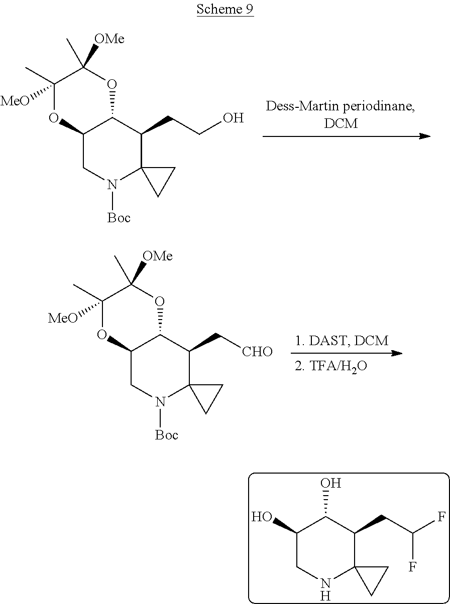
C12CN([Boc])C3(C(CCO)C1OC(C)([OMe])C([MeO])(C)O2)CC3.C12CN([Boc])C3(C(C[CHO])C1OC(C)([OMe])C([MeO])(C)O2)CC3.C1(O)CNC2(C(CC(F)F)C1O)CC2
